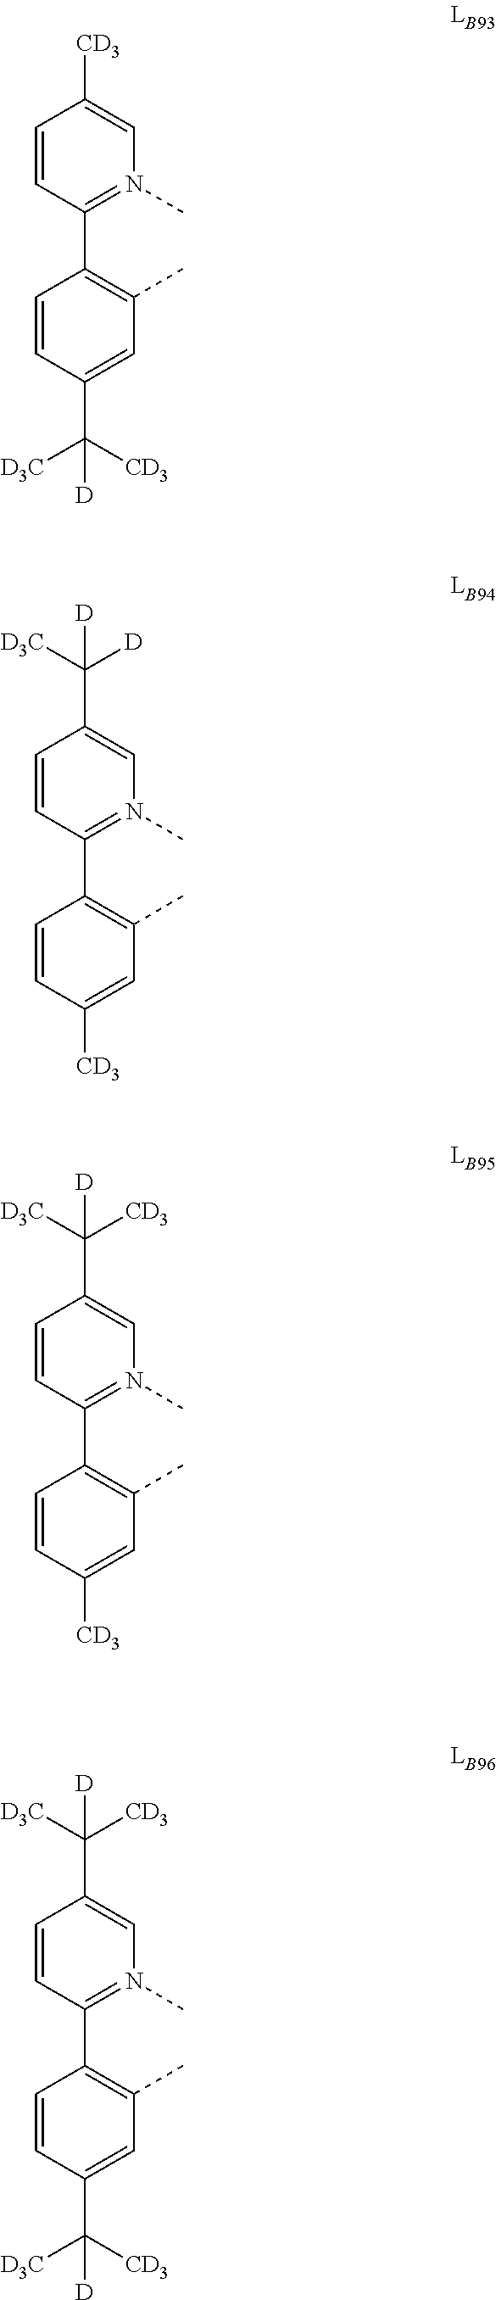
C1=CC(C2=C(C)C=C(C([CD3])([D3C])[D])C=C2)=N(C)C=C1[CD3].C1=CC(C2=C(C)C=C([CD3])C=C2)=N(C)C=C1C([D3C])([D])[D].C1=CC(C2=C(C)C=C([CD3])C=C2)=N(C)C=C1C([D3C])([CD3])[D].C1=CC(C2=C(C)C=C(C([D3C])([CD3])[D])C=C2)=N(C)C=C1C([D3C])([CD3])[D]
